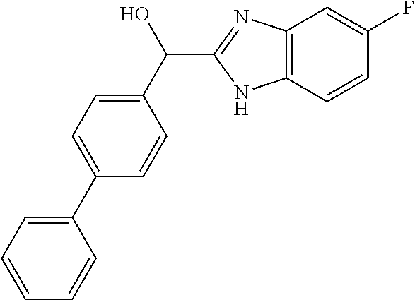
C1(C(O)C2=NC3=C(N2)C=CC(F)=C3)=CC=C(C2=CC=CC=C2)C=C1
